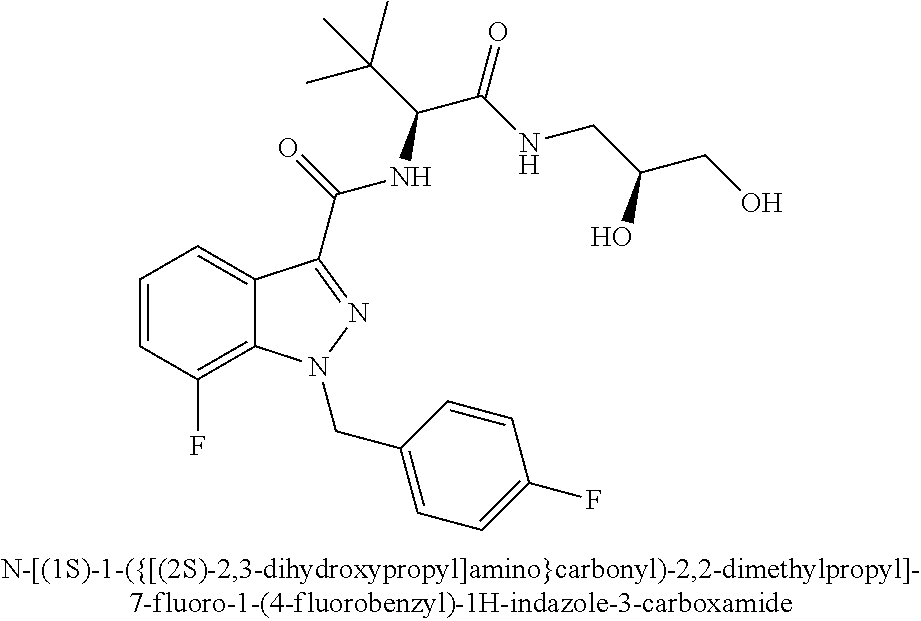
C1=CC(F)=C2C(=C1)C(C(=O)NC(C(NCC(CO)O)=O)C(C)(C)C)=NN2CC1=CC=C(F)C=C1
